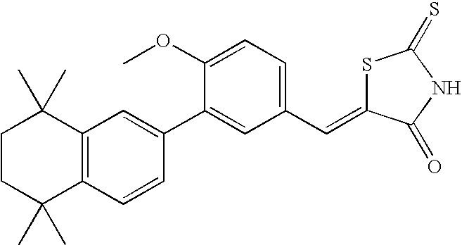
C1CC(C)(C)C2=C(C1(C)C)C=C(C1=CC(C=C3SC(=S)NC3=O)=CC=C1OC)C=C2
